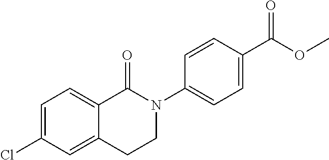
C1=C(Cl)C=C2C(=C1)C(=O)N(C1=CC=C(C(OC)=O)C=C1)CC2
